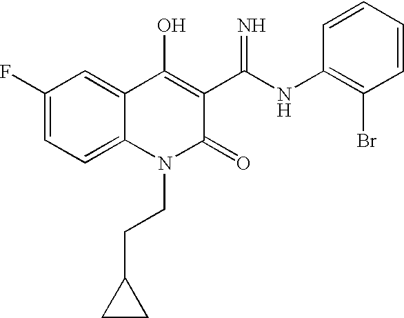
C1(F)=CC=C2C(=C1)C(O)=C(C(NC1=C(Br)C=CC=C1)=N)C(=O)N2CCC1CC1
